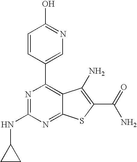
N1=C(NC2CC2)N=C2C(=C1C1=CN=C(O)C=C1)C(N)=C(C(N)=O)S2
